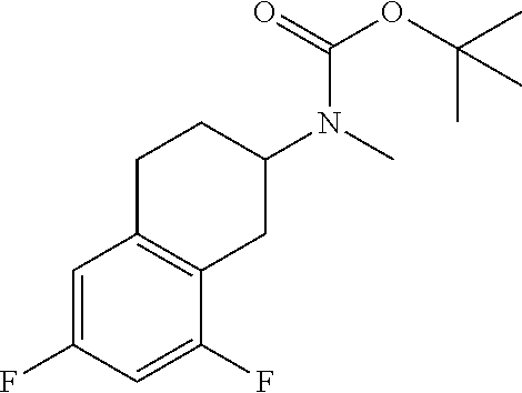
C1=C(F)C=C(F)C2=C1CCC(N(C)C(=O)OC(C)(C)C)C2
